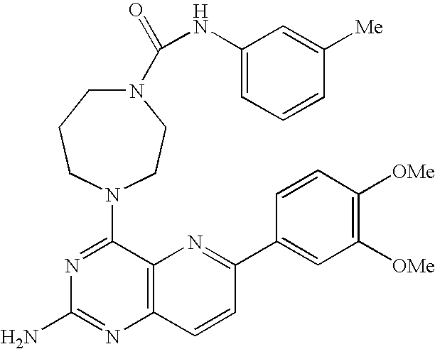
N1=C(N2CCCN(C(=O)NC3=CC=CC([Me])=C3)CC2)C2=C(N=C1N)C=CC(C1=CC([OMe])=C([OMe])C=C1)=N2
